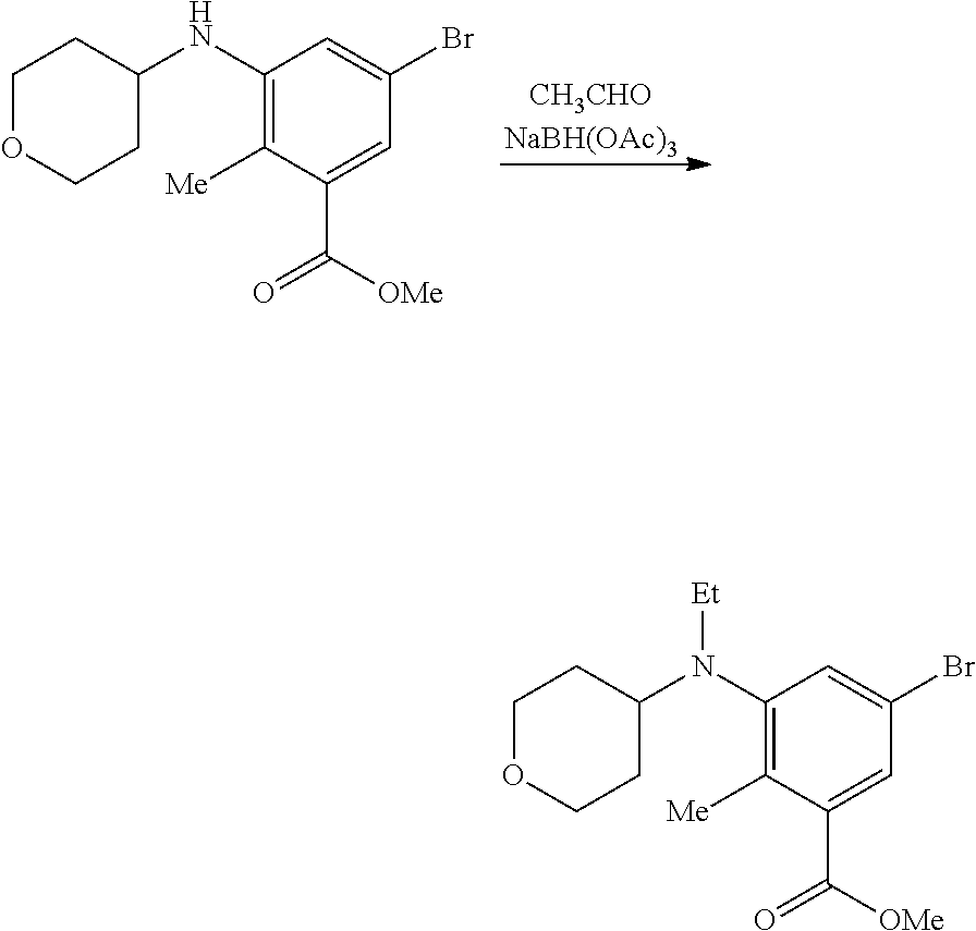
C1(N(C2CCOCC2)[Et])=C([Me])C(C([OMe])=O)=CC(Br)=C1.C1(NC2CCOCC2)=C([Me])C(C([OMe])=O)=CC(Br)=C1.[CH3CHONaBH(OAc)3]
